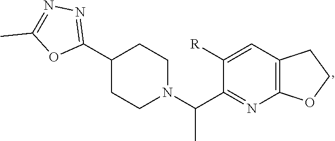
C1([R])=CC2=C(N=C1C(N1CCC(C3=NN=C(C)O3)CC1)C)OCC2
